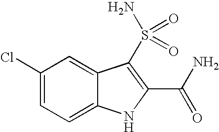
C1(Cl)=CC=C2C(=C1)C(S(=O)(=O)N)=C(C(N)=O)N2
